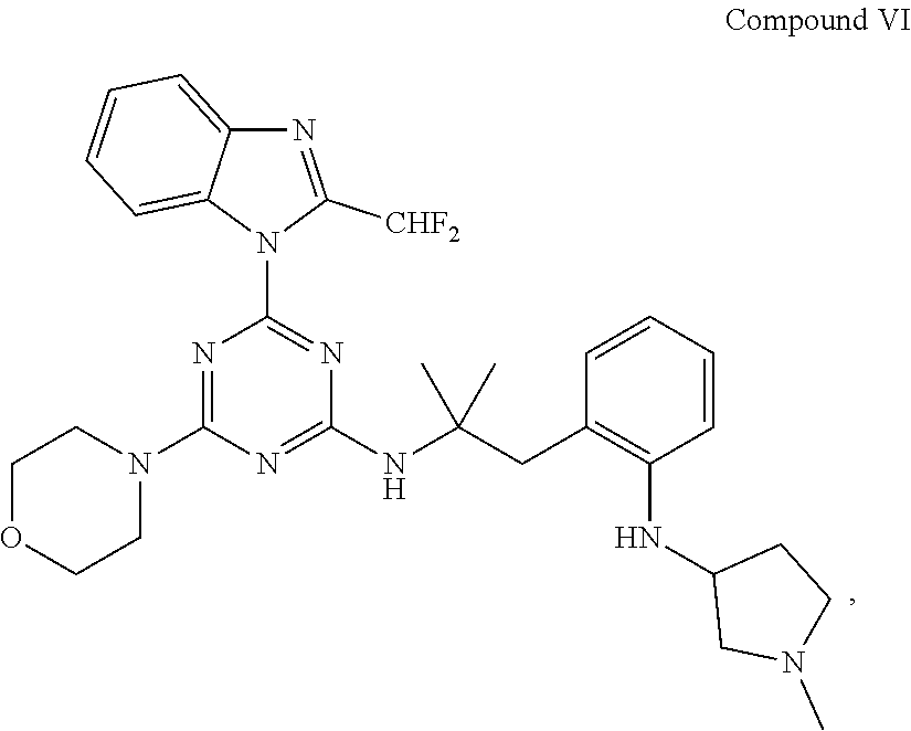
C1COCCN1C1=NC(N2C3=CC=CC=C3N=C2[CHF2])=NC(NC(CC2=C(NC3CN(C)CC3)C=CC=C2)(C)C)=N1
